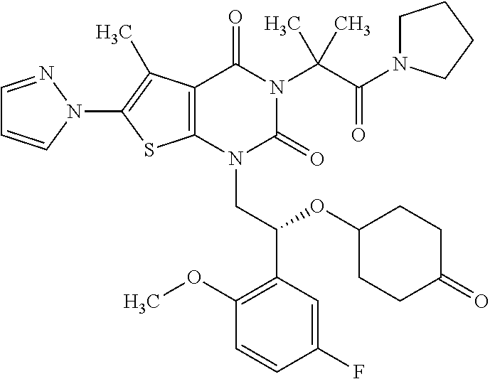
C12=C(C(C)=C(N3C=CC=N3)S1)C(=O)N(C(C(=O)N1CCCC1)(C)C)C(=O)N2CC(C1=C(OC)C=CC(F)=C1)OC1CCC(=O)CC1
